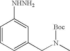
C1=CC=C(CN(C)[Boc])C=C1[NHNH2]
